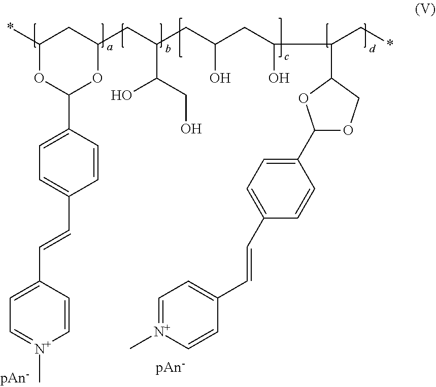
*C1OC(C2=CC=C(C=CC3=CC=[N+](C)C=C3)C=C2)OC(CC(CC(CC(O)C(C2OC(C3=CC=C(C=CC4=CC=[N+](C)C=C4)C=C3)OC2)C*)O)C(CO)O)C1
